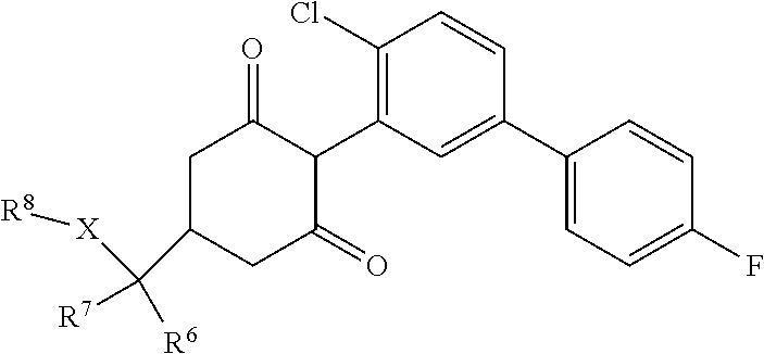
C1(Cl)=C(C2C(=O)CC(C([R7])([R6])[X][R8])CC2=O)C=C(C2=CC=C(F)C=C2)C=C1
